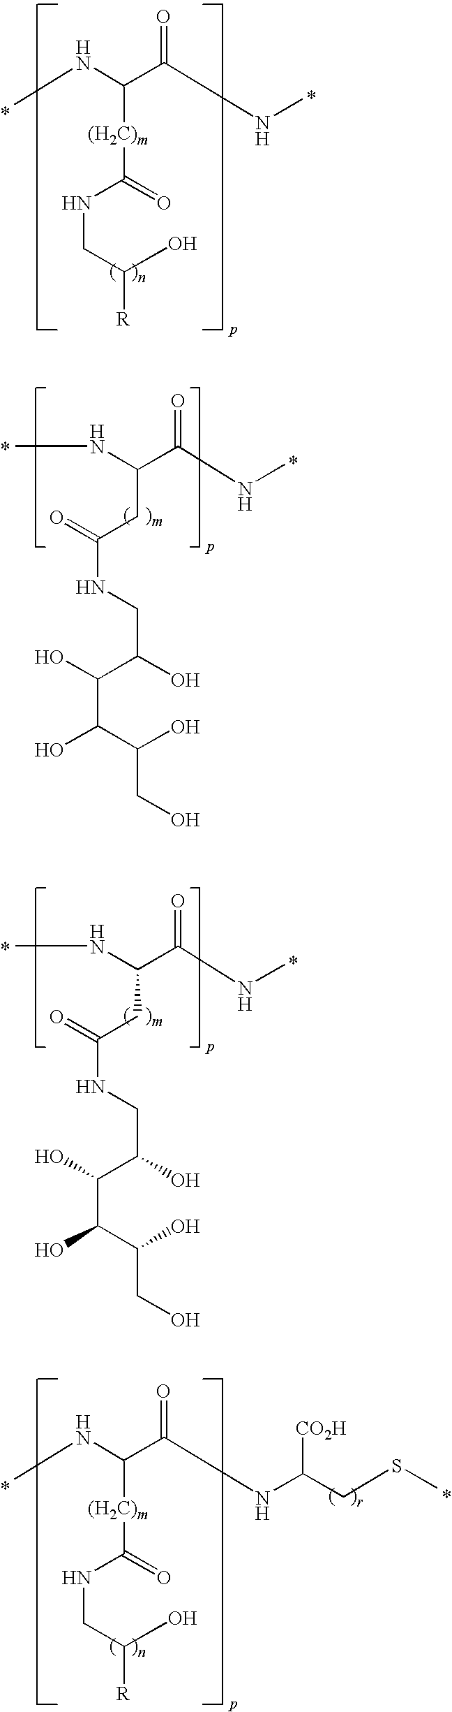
CNC(C(NC)=O)[(H2C)m]C(=O)NCC(O)[R].CNC(C(NC)=O)CC(=O)NCC(O)C(O)C(C(O)CO)O.CNC(C(NC)=O)CC(=O)NCC(O)C(O)C(C(O)CO)O.CNC(C(NC(CSC)[CO2H])=O)[(H2C)m]C(=O)NCC(O)[R]
